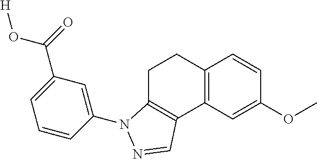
C12=C(C=C(OC)C=C1)C1=C(CC2)N(C2=CC(C(=O)O[H])=CC=C2)N=C1
